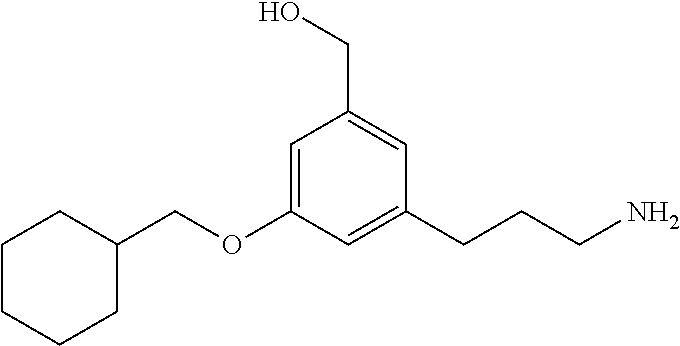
C1=C(OCC2CCCCC2)C=C(CCCN)C=C1CO
